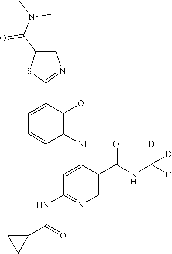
C1=C(C2=NC=C(C(N(C)C)=O)S2)C(OC)=C(NC2=CC(NC(C3CC3)=O)=NC=C2C(NC([D])([D])[D])=O)C=C1
